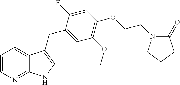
C1=CN=C2C(=C1)C(CC1=CC(OC)=C(OCCN3C(=O)CCC3)C=C1F)=CN2
